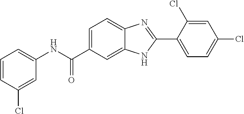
C1(NC(C2=CC=C3C(=C2)NC(C2=CC=C(Cl)C=C2Cl)=N3)=O)=CC=CC(Cl)=C1
